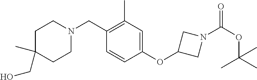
N1(CC2=C(C)C=C(OC3CN(C(OC(C)(C)C)=O)C3)C=C2)CCC(C)(CO)CC1
